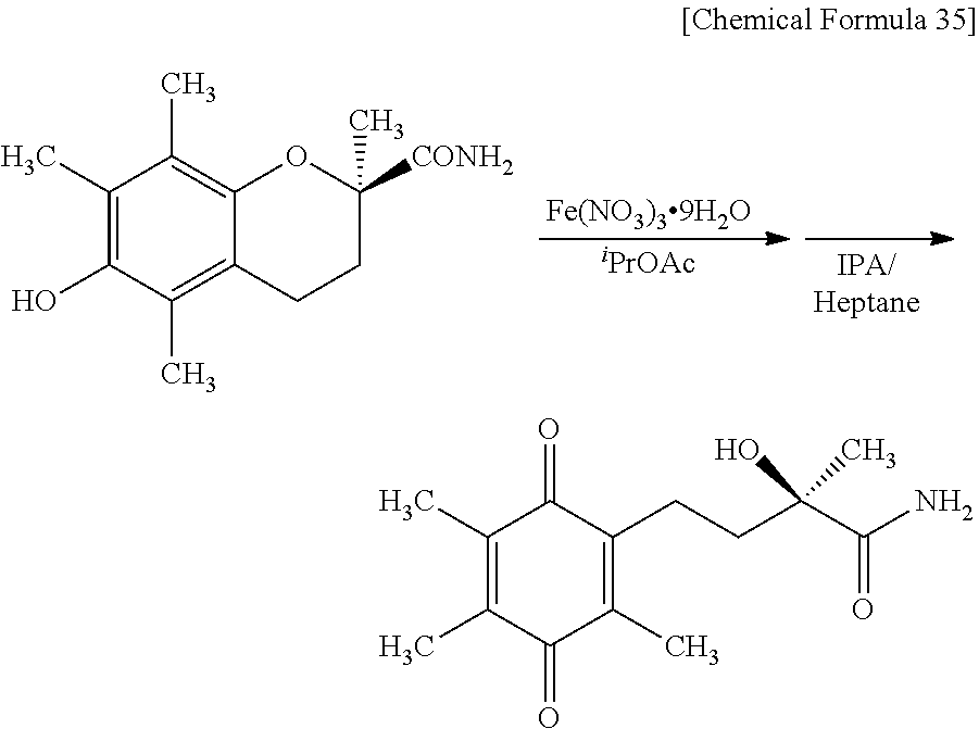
C1(C)=C(O)C(C)=C2C(=C1C)OC([CONH2])(C)CC2.[iPrOAc].C1(C)=C(C)C(=O)C(C)=C(CCC(C(N)=O)(O)C)C1=O
